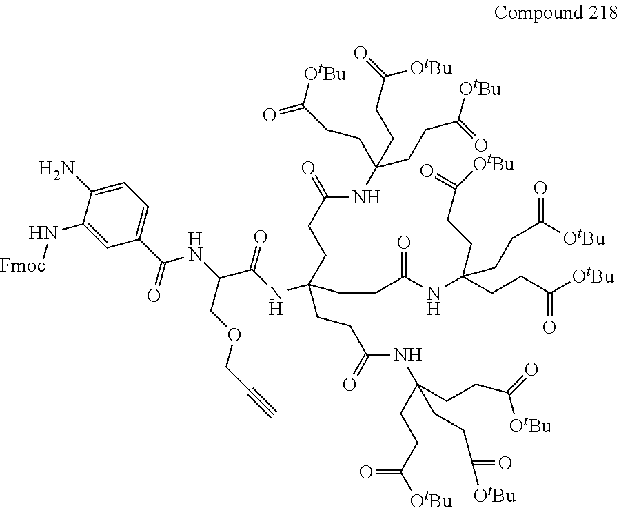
C(NC(CCC(NC(CCC([OtBu])=O)(CCC(=O)[OtBu])CCC([OtBu])=O)=O)(CCC(=O)NC(CCC([OtBu])=O)(CCC(=O)[OtBu])CCC([OtBu])=O)CCC(=O)NC(CCC(=O)[OtBu])(CCC([OtBu])=O)CCC(=O)[OtBu])(=O)C(COCC#C)NC(=O)C1=CC=C(N)C(N[Fmoc])=C1
